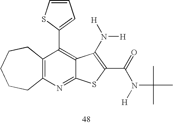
C12=C(N=C3C(=C1C1=CC=CS1)C(N([H])[H])=C(C(=O)N(C(C)(C)C)[H])S3)CCCCC2
